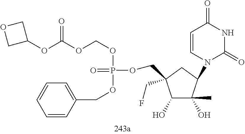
O1CC(OC(OCOP(=O)(OCC2=CC=CC=C2)OCC2(CF)C(O)C(C)(O)C(N3C(=O)NC(=O)C=C3)C2)=O)C1
